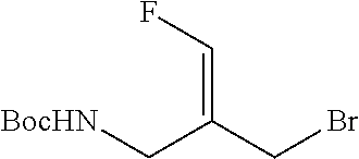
[BocHN]CC(CBr)=CF
